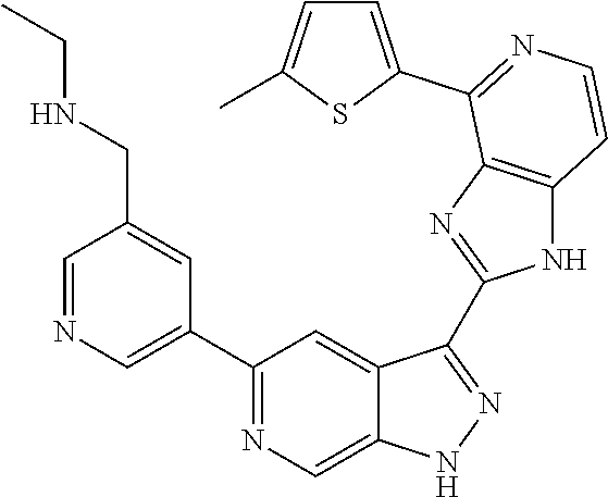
C1=NC=C(C2=NC=C3C(=C2)C(C2=NC4=C(N2)C=CN=C4C2=CC=C(C)S2)=NN3)C=C1CNCC
